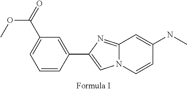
C12=NC(C3=CC(C(OC)=O)=CC=C3)=CN1C=CC(NC)=C2
